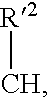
[R2]C
